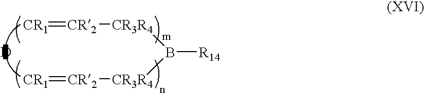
[CR1]=[CR2][CR3R4]B([CR3R4][CR2]=[CR1])[R14].[D]
